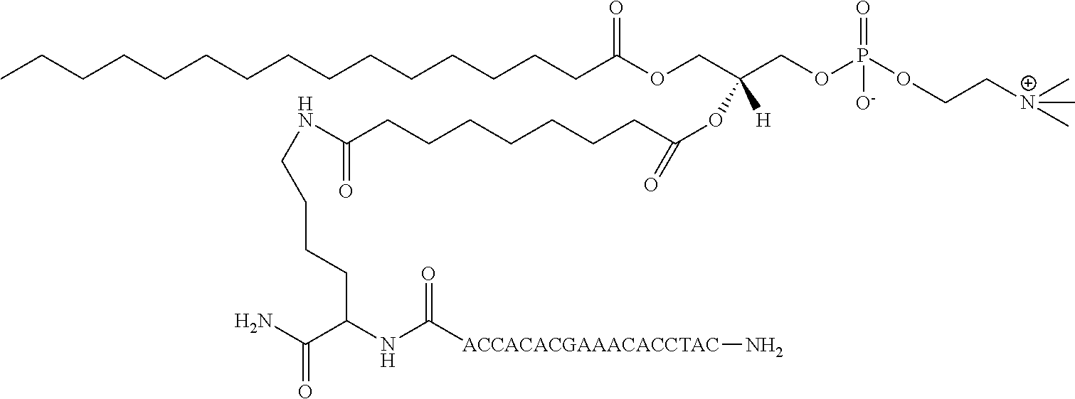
CCCCCCCCCCCCCCCC(OCC(COP(OCC[N+](C)(C)C)(=O)[O-])([H])OC(=O)CCCCCCCC(NCCCCC(NC([ACCACACGAAACACCTAC]N)=O)C(N)=O)=O)=O
